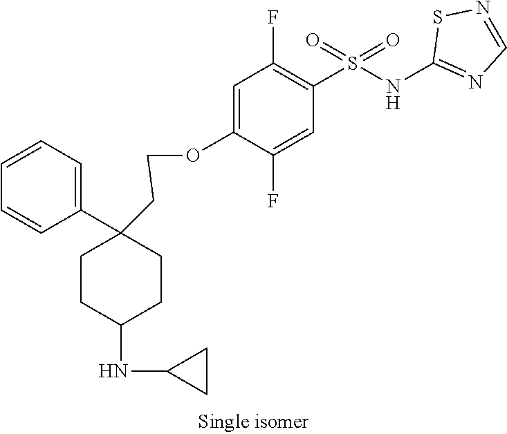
C1=C(OCCC2(C3=CC=CC=C3)CCC(NC3CC3)CC2)C(F)=CC(S(NC2=NC=NS2)(=O)=O)=C1F
